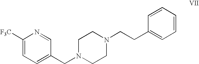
C1([F3C])=CC=C(CN2CCN(CCC3=CC=CC=C3)CC2)C=N1
